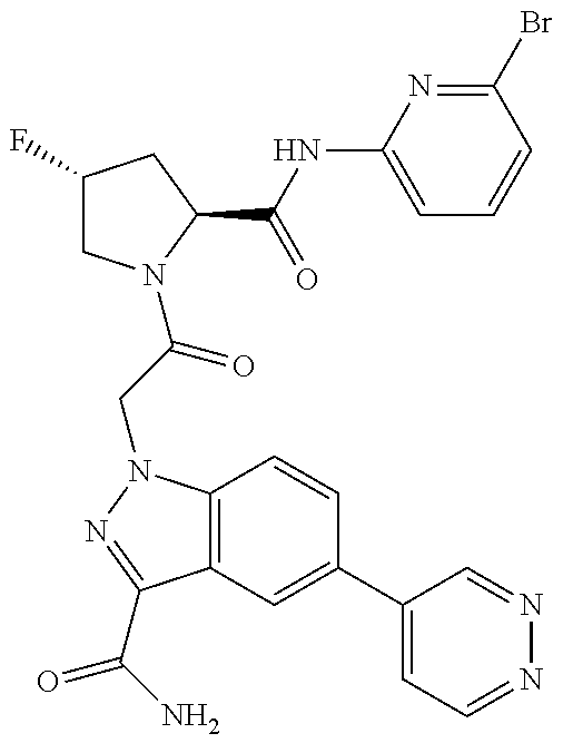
C1(F)CN(C(CN2C3=C(C(C(N)=O)=N2)C=C(C2=CC=NN=C2)C=C3)=O)C(C(=O)NC2=CC=CC(Br)=N2)C1
